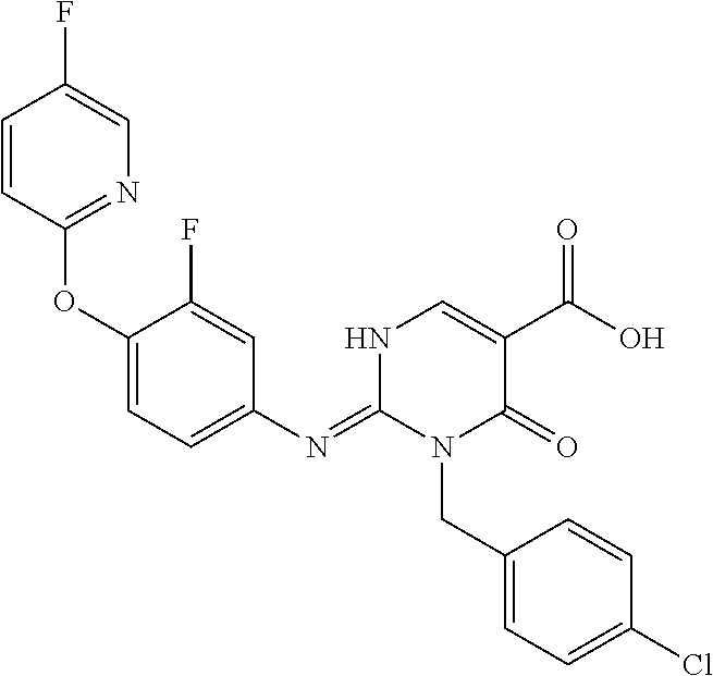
O(C1=CC=C(N=C2N(CC3=CC=C(Cl)C=C3)C(=O)C(C(O)=O)=CN2)C=C1F)C1=NC=C(F)C=C1
